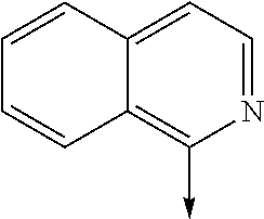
N1=CC=C2C(=C1->C)C=CC=C2
